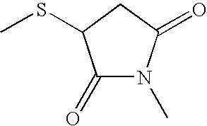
CSC1C(=O)N(C)C(=O)C1
